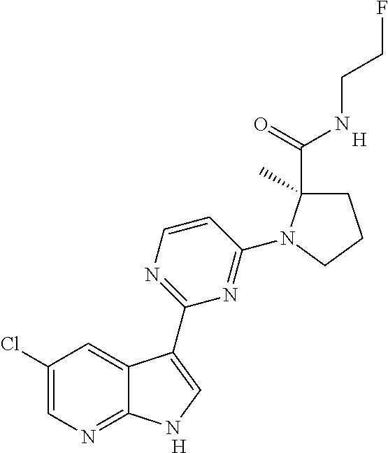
[H].[H].C1(Cl)=CN=C2C(=C1)C(C1=NC=CC(N3C(C(=O)NCCF)(C)CCC3)=N1)=CN2
